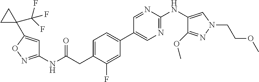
C1(NC(=O)CC2=CC=C(C3=CN=C(NC4=CN(CCOC)N=C4OC)N=C3)C=C2F)=NOC(C2(C(F)(F)F)CC2)=C1
